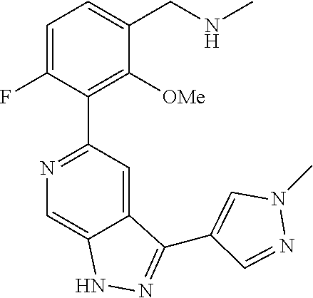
N1=C(C2=C([OMe])C(CNC)=CC=C2F)C=C2C(=C1)NN=C2C1=CN(C)N=C1
